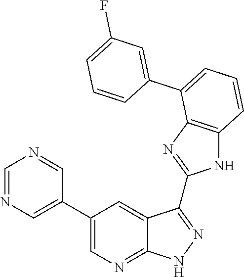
C1=NC=C(C2=CN=C3C(=C2)C(C2=NC4=C(N2)C=CC=C4C2=CC(F)=CC=C2)=NN3)C=N1
